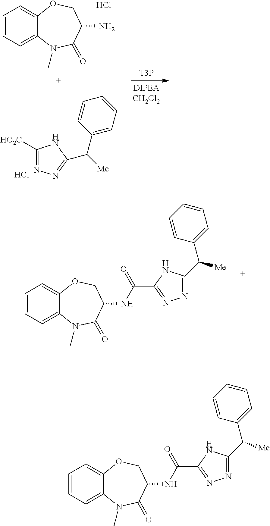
C1=CC=C2C(=C1)OCC(N)C(=O)N2C.C1([HO2C])=NN=C(C(C2=CC=CC=C2)[Me])N1.Cl.Cl.[T3P].C1=CC=C2C(=C1)OCC(NC(C1=NN=C(C(C3=CC=CC=C3)[Me])N1)=O)C(=O)N2C.C1=CC=C2C(=C1)OCC(NC(C1=NN=C(C(C3=CC=CC=C3)[Me])N1)=O)C(=O)N2C
